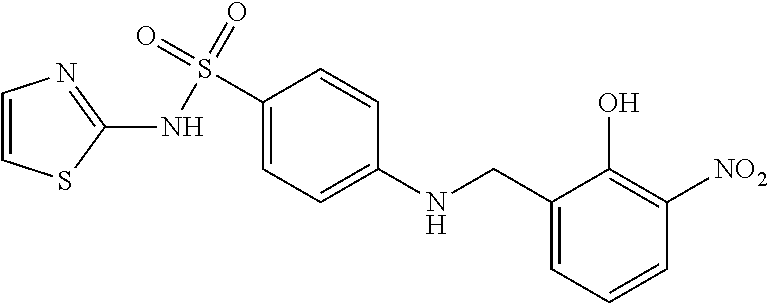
C1(CNC2=CC=C(S(NC3=NC=CS3)(=O)=O)C=C2)=CC=CC([NO2])=C1O
